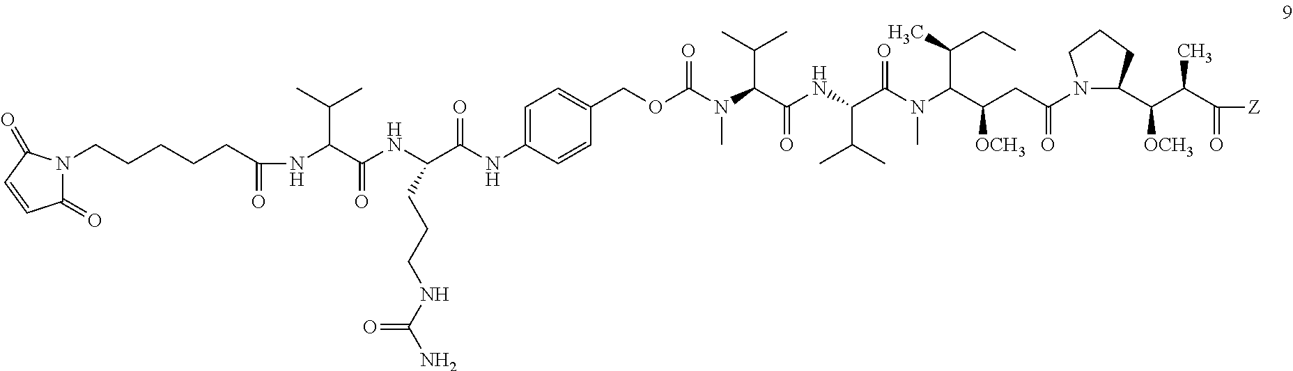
N(C(C(NC(C(N(C(C(CC(N1C(C(C(C)C(=O)[Z])[OCH3])CCC1)=O)[OCH3])C(C)CC)C)=O)C(C)C)=O)C(C)C)(C(OCC1=CC=C(NC(C(NC(C(NC(=O)CCCCCN2C(=O)C=CC2=O)C(C)C)=O)CCCNC(N)=O)=O)C=C1)=O)C
